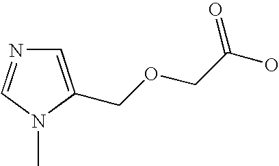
C1=C(COCC(O)=O)N(C)C=N1
